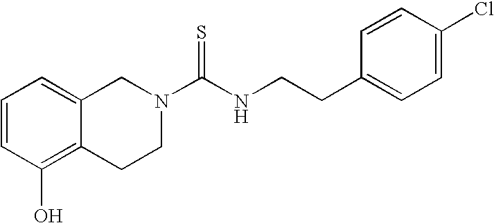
C1=CC(O)=C2C(=C1)CN(C(NCCC1=CC=C(Cl)C=C1)=S)CC2
